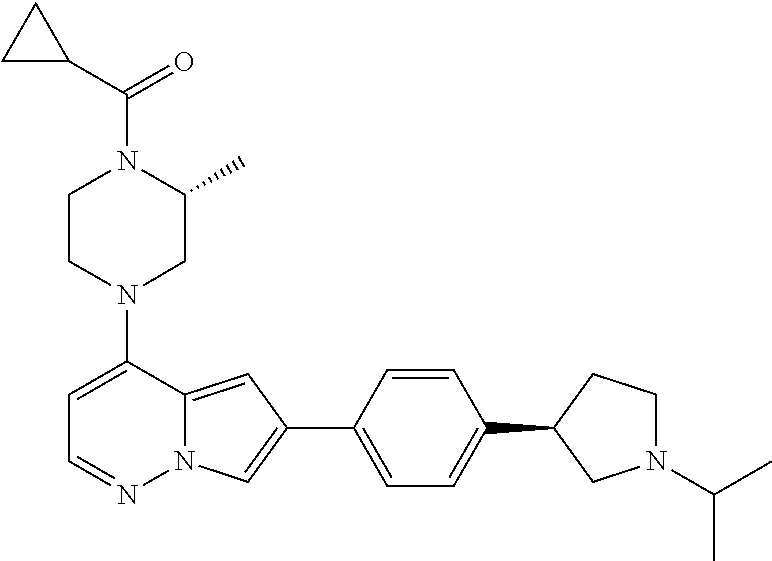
N1(C2=CC=NN3C2=CC(C2=CC=C(C4CN(C(C)C)CC4)C=C2)=C3)CC(C)N(C(C2CC2)=O)CC1
